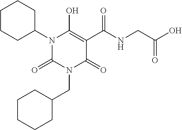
C1CCC(N2C(=O)N(CC3CCCCC3)C(=O)C(C(NCC(O)=O)=O)=C2O)CC1
